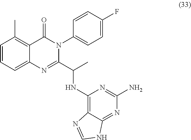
C1=CC=C2C(=C1C)C(=O)N(C1=CC=C(F)C=C1)C(C(NC1=C3C(=NC(N)=N1)NC=N3)C)=N2
